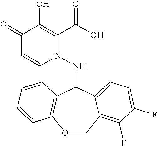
C1(=O)C=CN(NC2C3=C(OCC4=C(F)C(F)=CC=C24)C=CC=C3)C(C(O)=O)=C1O
